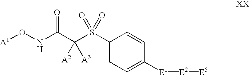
O([A1])NC(=O)C([A2])([A3])S(=O)(=O)C1=CC=C([E1][E2][E5])C=C1
